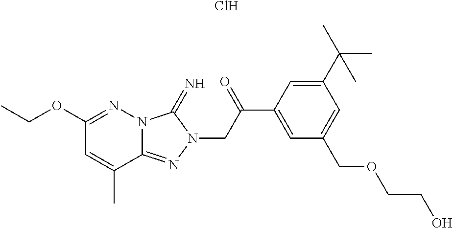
CCOC1=NN2C(=NN(CC(C3=CC(COCCO)=CC(C(C)(C)C)=C3)=O)C2=N)C(C)=C1.Cl
